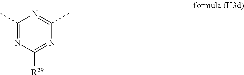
C1(C)=NC([R29])=NC(C)=N1
